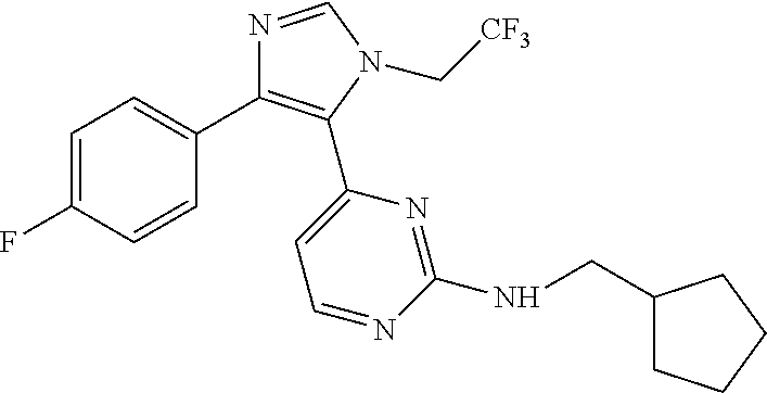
C1=C(F)C=CC(C2=C(C3=CC=NC(NCC4CCCC4)=N3)N(C[CF3])C=N2)=C1
